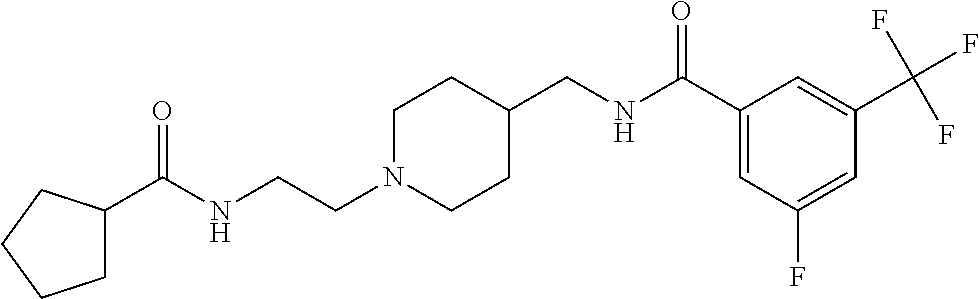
C1C(C(NCCN2CCC(CNC(C3=CC(F)=CC(C(F)(F)F)=C3)=O)CC2)=O)CCC1
